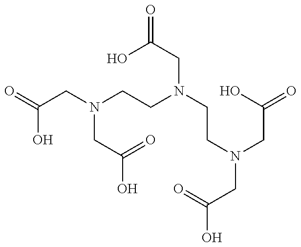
O=C(CN(CCN(CCN(CC(O)=O)CC(=O)O)CC(=O)O)CC(O)=O)O
